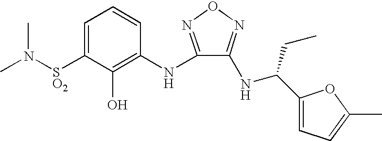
C1=C([SO2]N(C)C)C(O)=C(NC2=NON=C2NC(C2=CC=C(C)O2)CC)C=C1
